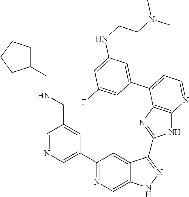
C1=NC=C(C2=NC=C3C(=C2)C(C2=NC4=C(N2)N=CC=C4C2=CC(NCCN(C)C)=CC(F)=C2)=NN3)C=C1CNCC1CCCC1
